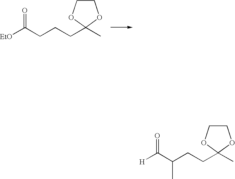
C1COC(C)(CCCC([EtO])=O)O1.C1COC(C)(CCC(C([H])=O)C)O1
